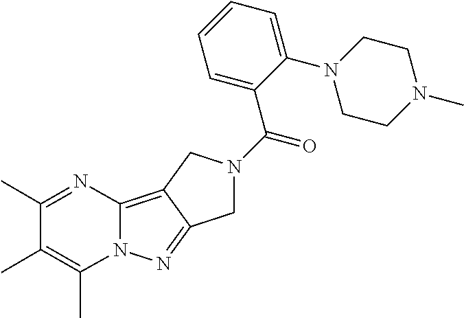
C12=C3C(=NN1C(C)=C(C)C(C)=N2)CN(C(=O)C1=CC=CC=C1N1CCN(C)CC1)C3
